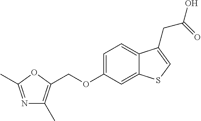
C(OC1=CC=C2C(=C1)SC=C2CC(=O)O)C1=C(C)N=C(C)O1
